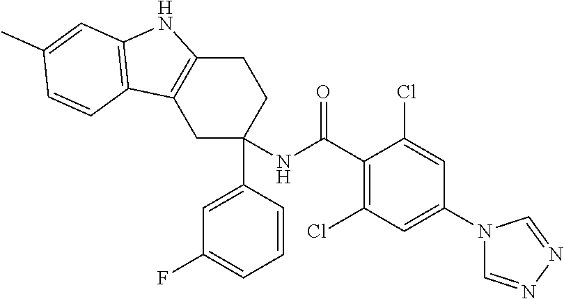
C1C(C2=CC(F)=CC=C2)(NC(C2=C(Cl)C=C(N3C=NN=C3)C=C2Cl)=O)CCC2=C1C1=C(N2)C=C(C)C=C1
